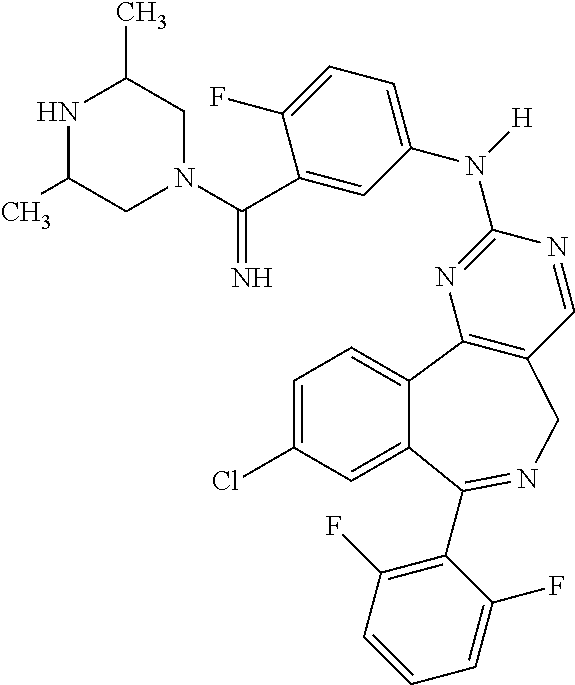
N([H])(C1=NC2=C(C=N1)CN=C(C1=C(F)C=CC=C1F)C1=CC(Cl)=CC=C21)C1=CC=C(F)C(C(N2CC(C)NC(C)C2)=N)=C1
